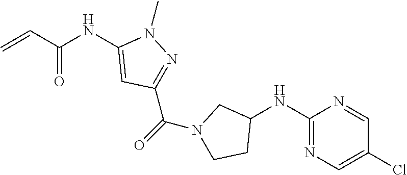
C=CC(NC1=CC(C(=O)N2CC(NC3=NC=C(Cl)C=N3)CC2)=NN1C)=O
